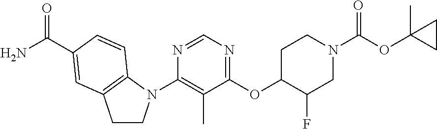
C1(N2CCC3=C2C=CC(C(N)=O)=C3)=C(C)C(OC2C(F)CN(C(OC3(C)CC3)=O)CC2)=NC=N1
